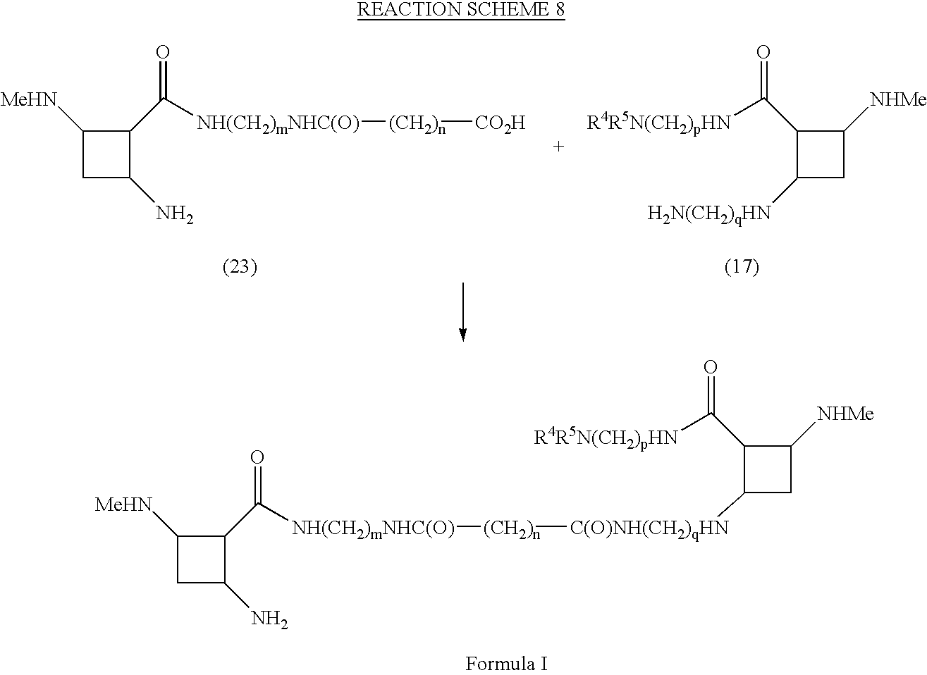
C1([MeHN])CC(N)C1C([NH(CH2)mNHC(O)][(CH2)n][CO2H])=O.C1([NHMe])CC([H2N(CH2)qHN])C1C([R4R5N(CH2)pHN])=O.C1([MeHN])CC(N)C1C([NH(CH2)mNHC(O)][(CH2)n][C(O)NH(CH2)qHN]C1CC([NHMe])C1C([R4R5N(CH2)pHN])=O)=O
